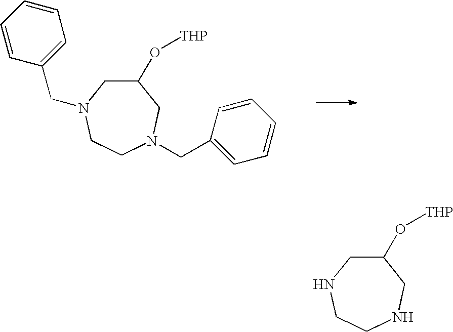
C1(O[THP])CN(CC2=CC=CC=C2)CCN(CC2=CC=CC=C2)C1.C1(O[THP])CNCCNC1
